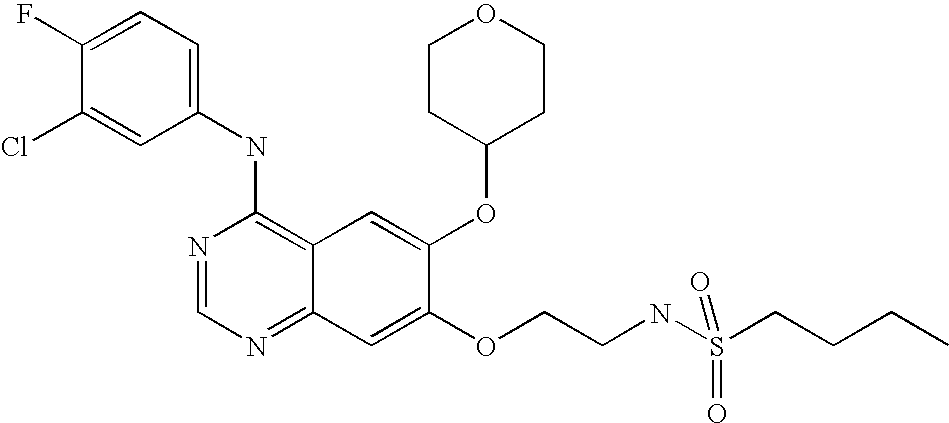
C1=C(Cl)C(F)=CC=C1NC1=C2C(=NC=N1)C=C(OCCNS(CCCC)(=O)=O)C(OC1CCOCC1)=C2
